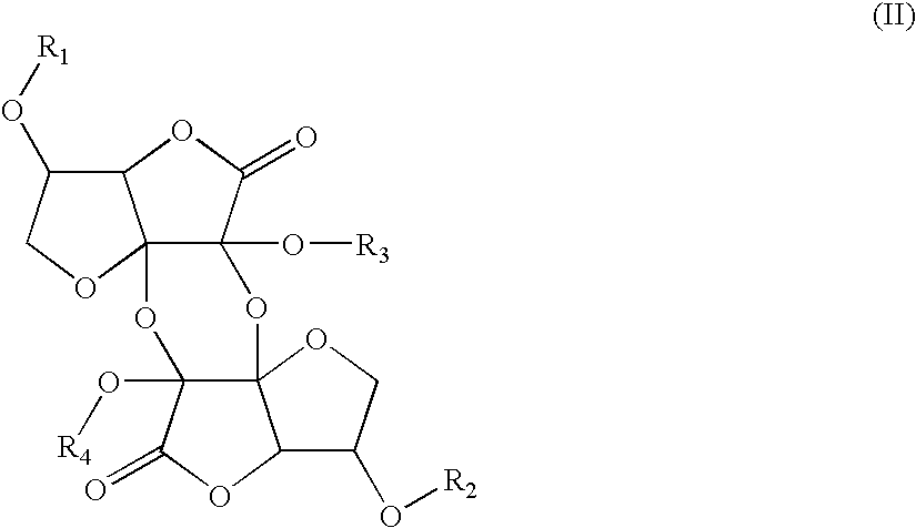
C123C(O[R3])(C(=O)OC1C(O[R1])CO2)OC12C(O[R4])(O3)C(=O)OC1C(O[R2])CO2
